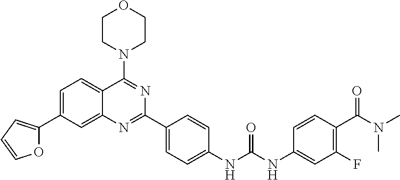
C1=C(C2=CC=CO2)C=C2C(=C1)C(N1CCOCC1)=NC(C1=CC=C(NC(NC3=CC(F)=C(C(N(C)C)=O)C=C3)=O)C=C1)=N2
